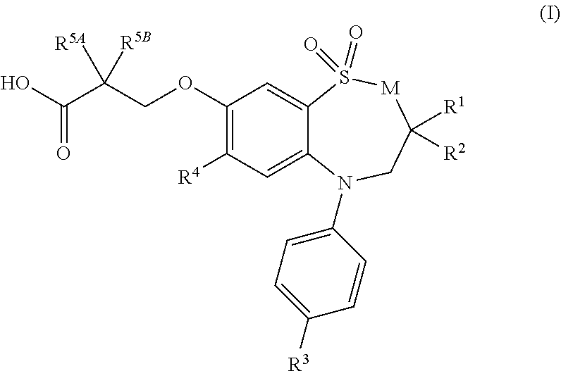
C1=C([R3])C=CC(N2C3=CC([R4])=C(OCC(C(O)=O)([R5A])[R5B])C=C3S(=O)(=O)[M]C([R1])([R2])C2)=C1
